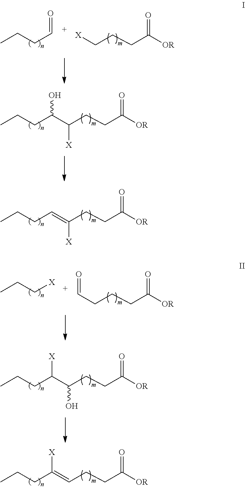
C(=C(CCC(=O)[OR])[X])CCC.CCCC=O.[X]CCCC(=O)[OR].C(C(CCC(=O)[OR])[X])(CCC)O.C(=CCCC(=O)[OR])(CCC)[X].CCC[X].C(CCCC(=O)[OR])=O.C(C(CCC(=O)[OR])O)(CCC)[X]
